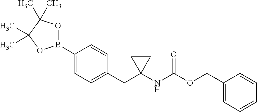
C1(B2OC(C)(C)C(C)(C)O2)=CC=C(CC2(NC(OCC3=CC=CC=C3)=O)CC2)C=C1
